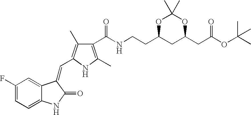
C1(F)=CC=C2C(=C1)C(=CC1=C(C)C(C(NCCC3CC(CC(OC(C)(C)C)=O)OC(C)(C)O3)=O)=C(C)N1)C(=O)N2
